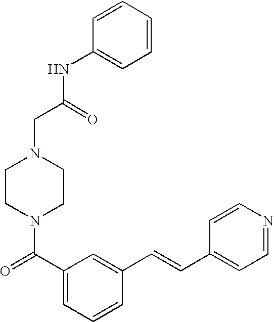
C(CN1CCN(C(C2=CC=CC(C=CC3=CC=NC=C3)=C2)=O)CC1)(NC1=CC=CC=C1)=O
